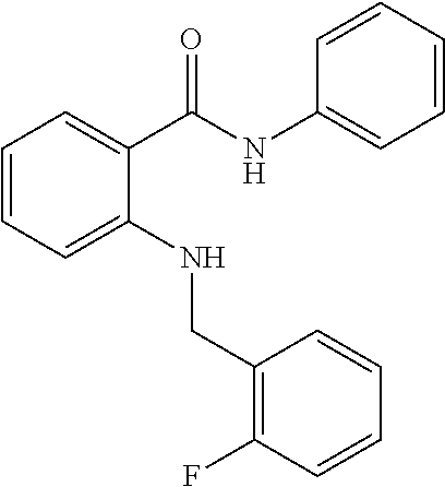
C1=CC=C(NCC2=C(F)C=CC=C2)C(C(NC2=CC=CC=C2)=O)=C1
